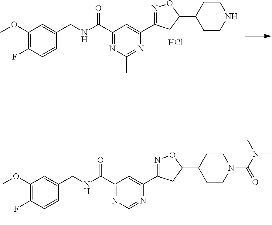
C1(OC)=C(F)C=CC(CNC(C2=NC(C)=NC(C3=NOC(C4CCNCC4)C3)=C2)=O)=C1.Cl.C1(OC)=C(F)C=CC(CNC(C2=NC(C)=NC(C3=NOC(C4CCN(C(=O)N(C)C)CC4)C3)=C2)=O)=C1
